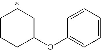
C1CCC(OC2=CC=CC=C2)CC1
